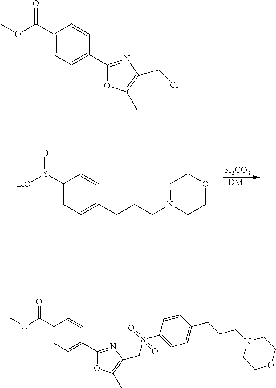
C1(C(OC)=O)=CC=C(C2=NC(CCl)=C(C)O2)C=C1.C1(S([LiO])=O)=CC=C(CCCN2CCOCC2)C=C1.[K2CO3].[DMF].C1(C(OC)=O)=CC=C(C2=NC(CS(C3=CC=C(CCCN4CCOCC4)C=C3)(=O)=O)=C(C)O2)C=C1
